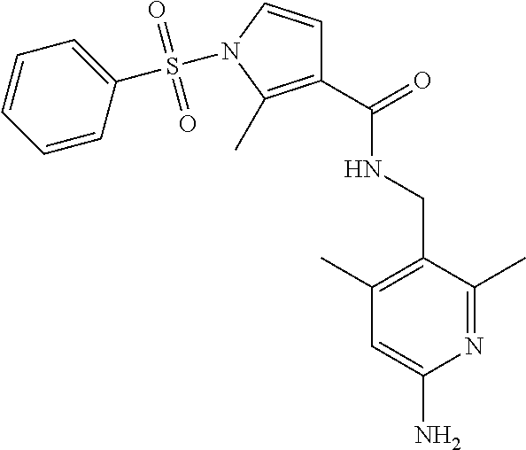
C1(C(=O)NCC2=C(C)C=C(N)N=C2C)=C(C)N(S(C2=CC=CC=C2)(=O)=O)C=C1
